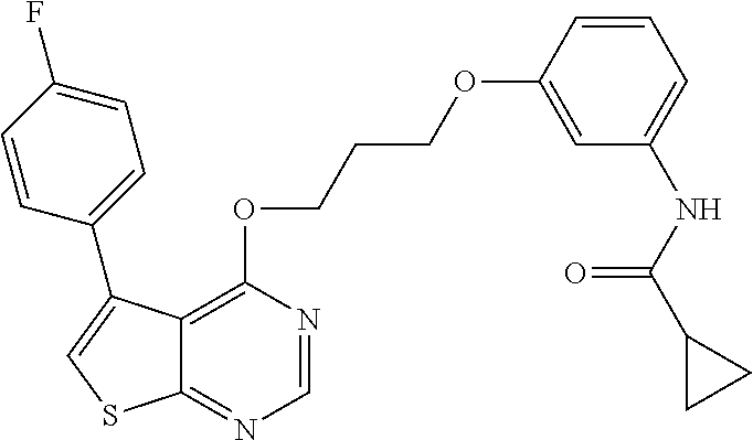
C12=C(OCCCOC3=CC(NC(=O)C4CC4)=CC=C3)N=CN=C1SC=C2C1=CC=C(F)C=C1
